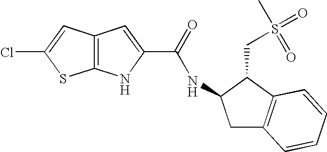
C12=C(NC(C(=O)NC3CC4=C(C3CS(C)(=O)=O)C=CC=C4)=C1)SC(Cl)=C2
